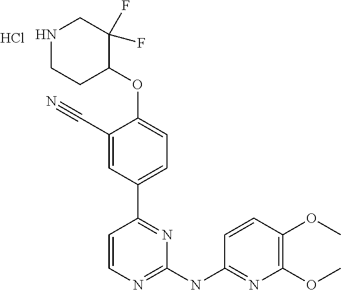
N1CCC(OC2=CC=C(C3=NC(NC4=NC(OC)=C(OC)C=C4)=NC=C3)C=C2C#N)C(F)(F)C1.Cl
